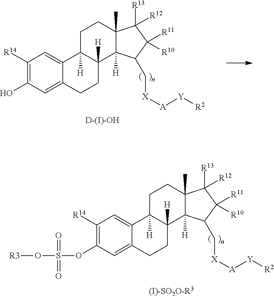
C1([R14])=C(O)C=C2C(=C1)C1([H])C([H])(CC2)C2([H])C(C)(CC1)C([R13])([R12])C([R11])([R10])C2C[X][A][Y][R2].[D-(I)-OH].C1([R14])=C(OS(=O)(=O)O[R3])C=C2C(=C1)C1([H])C([H])(CC2)C2([H])C(C)(CC1)C([R13])([R12])C([R11])([R10])C2C[X][A][Y][R2].[(I)-SO2O-R3]
